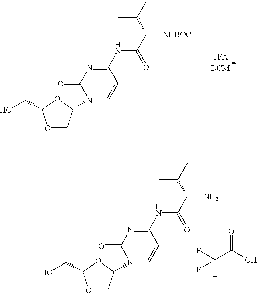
O1CC(N2C=CC(NC(C(C(C)C)[NHBOC])=O)=NC2=O)OC1CO.O1CC(N2C=CC(NC(C(C(C)C)N)=O)=NC2=O)OC1CO.O=C(C(F)(F)F)O
